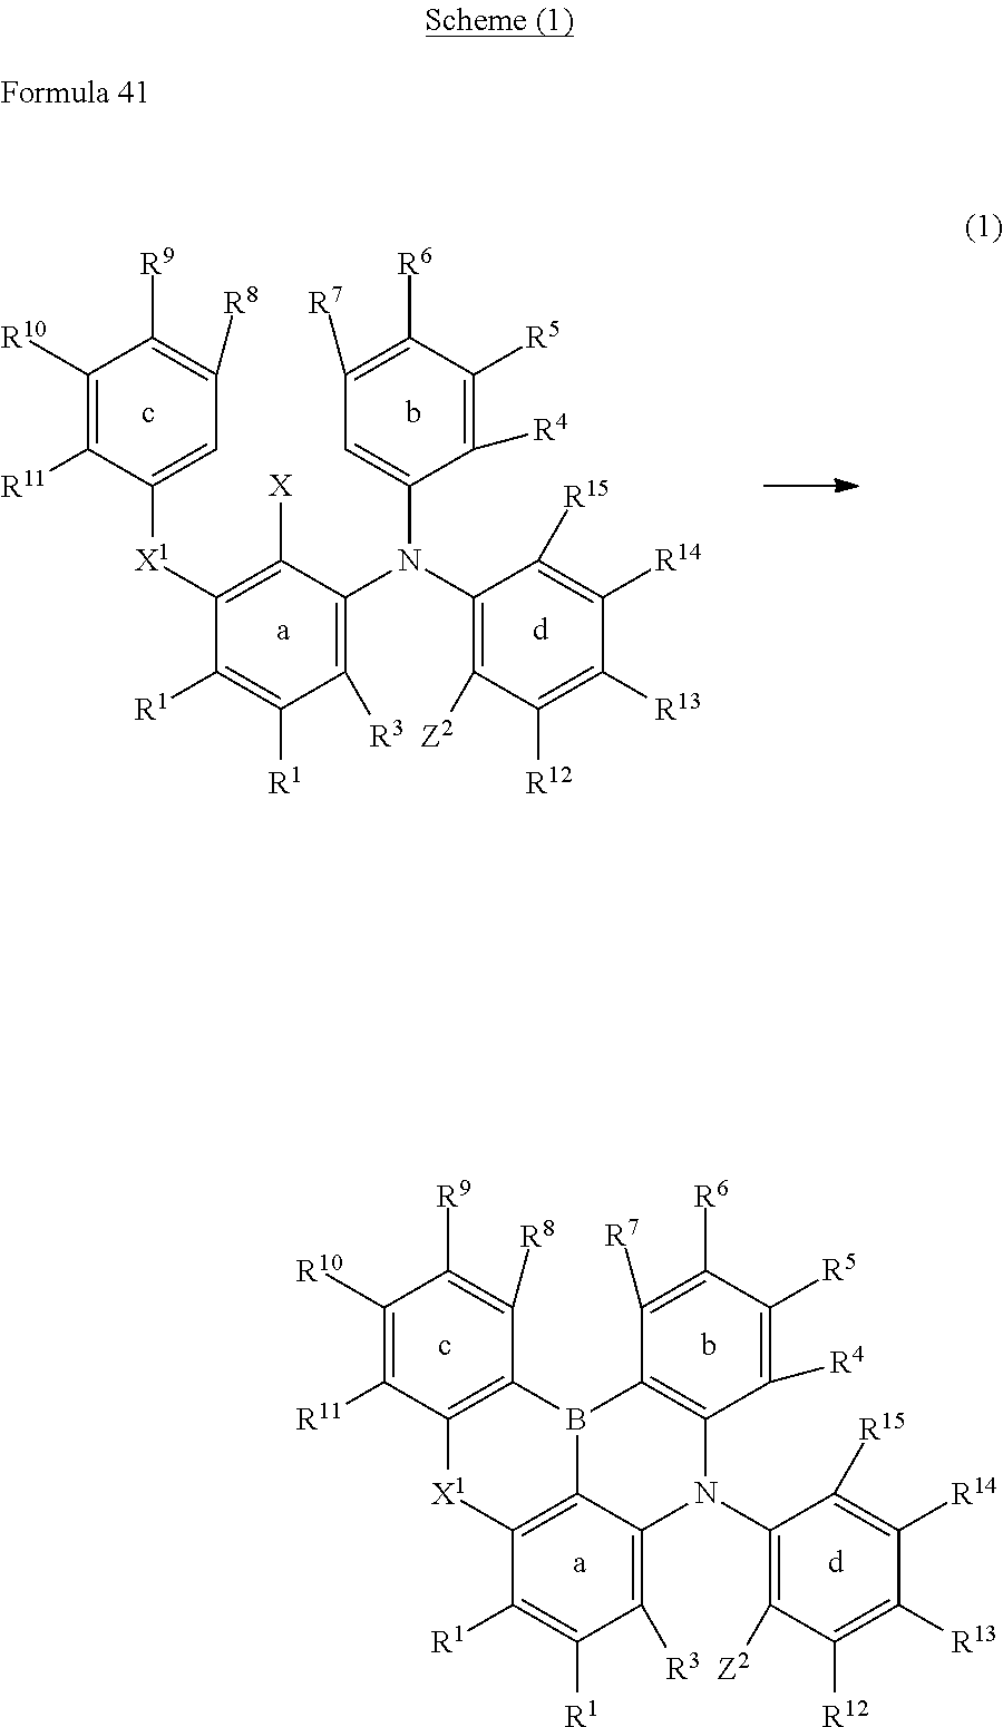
C12=C(C([R7])=C([R6])C([R5])=C1[R4])B1C3=C(C([R1])=C([R1])C([R3])=C3N2C2=C([Z2])C([R12])=C([R13])C([R14])=C2[R15])[X1]C2=C1C([R8])=C([R9])C([R10])=C2[R11].C1(N(C2=C([Z2])C([R12])=C([R13])C([R14])=C2[R15])C2=C([R3])C([R1])=C([R1])C([X1]C3=CC([R8])=C([R9])C([R10])=C3[R11])=C2[X])=CC([R7])=C([R6])C([R5])=C1[R4]
